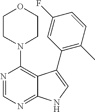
C12=NC=NC(N3CCOCC3)=C1C(C1=C(C)C=CC(F)=C1)=CN2
